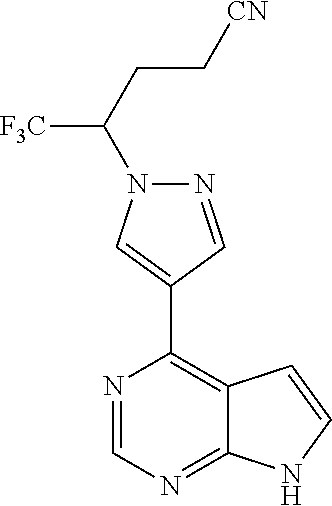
N1=CC(C2=C3C(=NC=N2)NC=C3)=CN1C([F3C])CC[CN]
